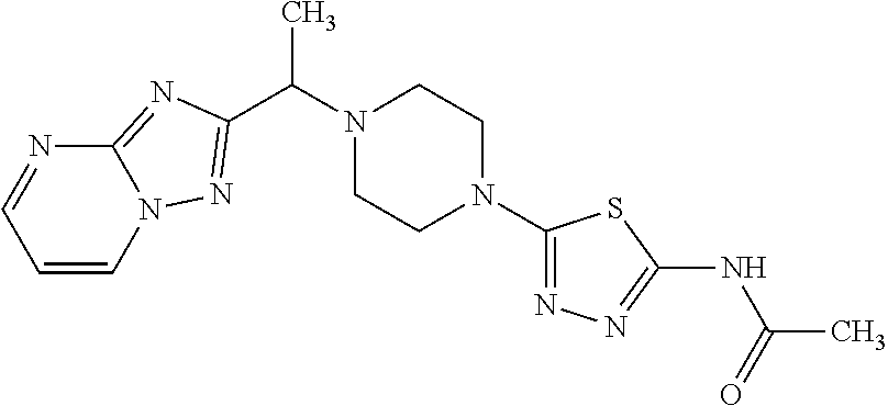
C(C)(N1CCN(C2=NN=C(NC(C)=O)S2)CC1)C1=NN2C=CC=NC2=N1
